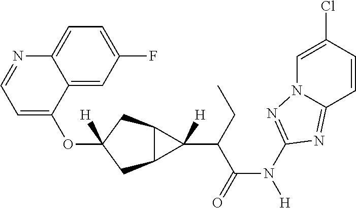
O(C1([H])CC2C(C1)C2(C(C(N([H])C1=NN2C=C(Cl)C=CC2=N1)=O)CC)[H])C1=CC=NC2=CC=C(F)C=C12
